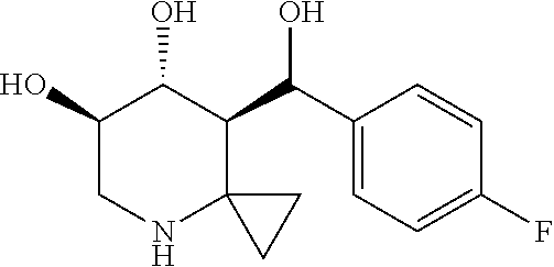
C1(O)CNC2(C(C(C3=CC=C(F)C=C3)O)C1O)CC2
